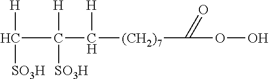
C(C(C([(CH2)7]C(OO)=O)[H])([SO3H])[H])([H])[SO3H]
